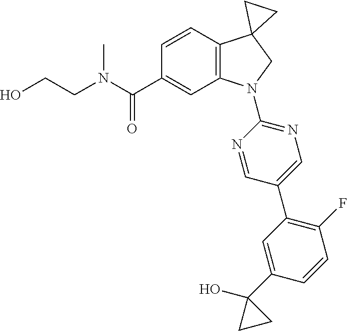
N(C(C1=CC2=C(C=C1)C1(CN2C2=NC=C(C3=C(F)C=CC(C4(O)CC4)=C3)C=N2)CC1)=O)(C)CCO
